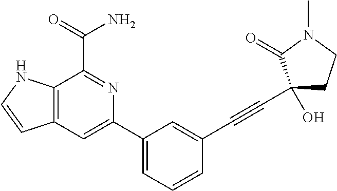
C12=C(C=C(C3=CC=CC(C#CC4(O)CCN(C)C4=O)=C3)N=C1C(=O)N)C=CN2
